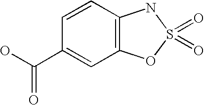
OC(C1=CC2=C(C=C1)NS(=O)(=O)O2)=O
